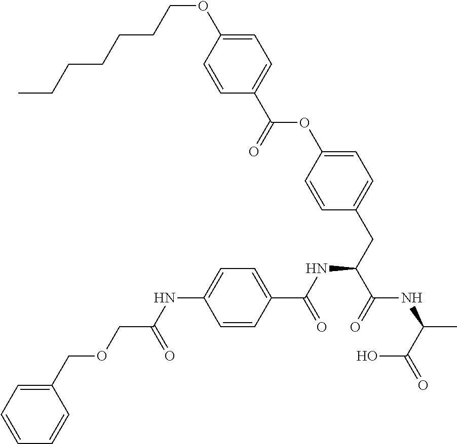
C1=C(OCCCCCCC)C=CC(C(=O)OC2=CC=C(CC(C(NC(C)C(=O)O)=O)NC(C3=CC=C(NC(=O)COCC4=CC=CC=C4)C=C3)=O)C=C2)=C1
